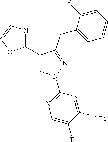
C1(C2=NC=CO2)=CN(C2=NC=C(F)C(N)=N2)N=C1CC1=CC=CC=C1F
